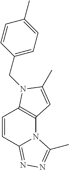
C1=CC2=NN=C(C)N2C2=C1N(CC1=CC=C(C)C=C1)C(C)=C2
